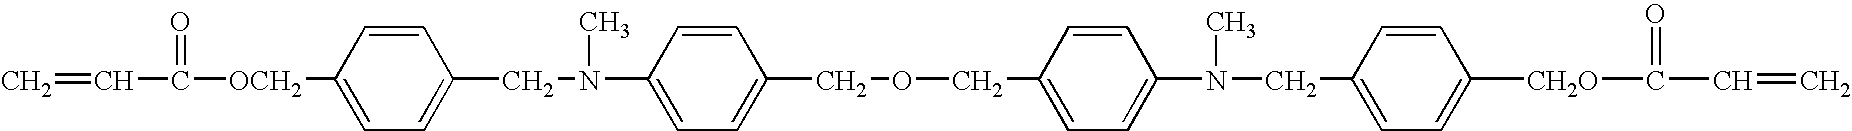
C=CC(=O)[OCH2]C1=CC=C(CN(C)C2=CC=C(COCC3=CC=C(N(C)CC4=CC=C([CH2O]C(=O)C=C)C=C4)C=C3)C=C2)C=C1
